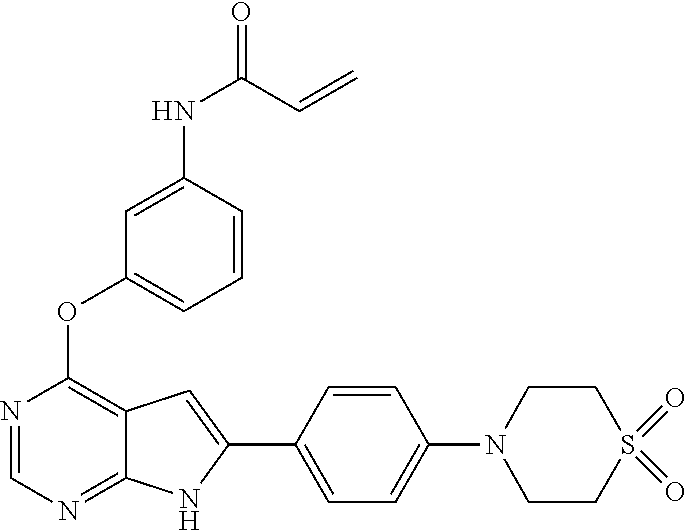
N1=CN=C2C(=C1OC1=CC=CC(NC(=O)C=C)=C1)C=C(C1=CC=C(N3CCS(=O)(=O)CC3)C=C1)N2
